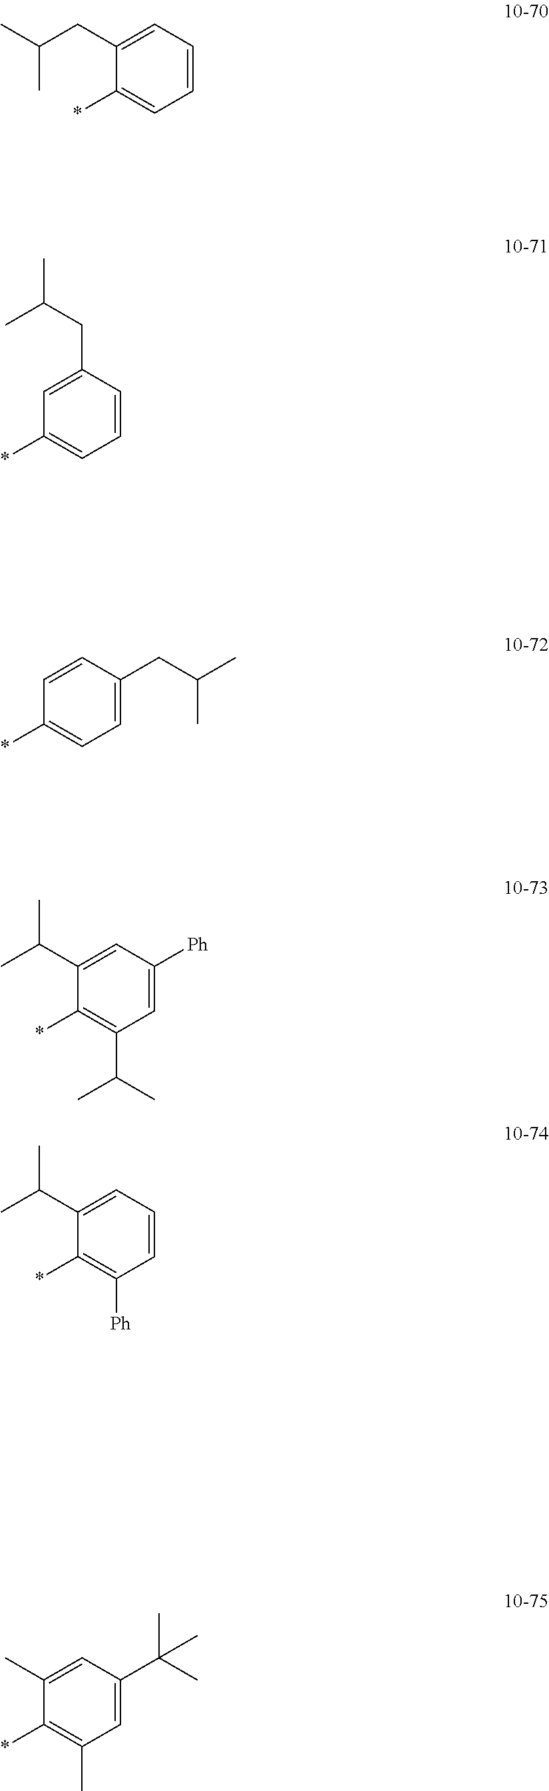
C1=CC=C(CC(C)C)C(*)=C1.C1=CC(CC(C)C)=CC(*)=C1.C1=C(CC(C)C)C=CC(*)=C1.C1=C([Ph])C=C(C(C)C)C(*)=C1C(C)C.C1=CC=C(C(C)C)C(*)=C1[Ph].C1=C(C(C)(C)C)C=C(C)C(*)=C1C
